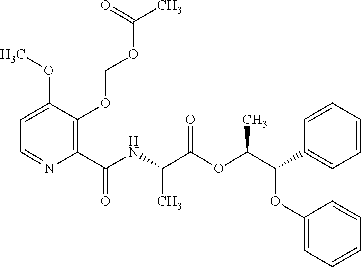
C1=C(OC)C(OCOC(C)=O)=C(C(NC(C(OC(C(OC2=CC=CC=C2)C2=CC=CC=C2)C)=O)C)=O)N=C1
